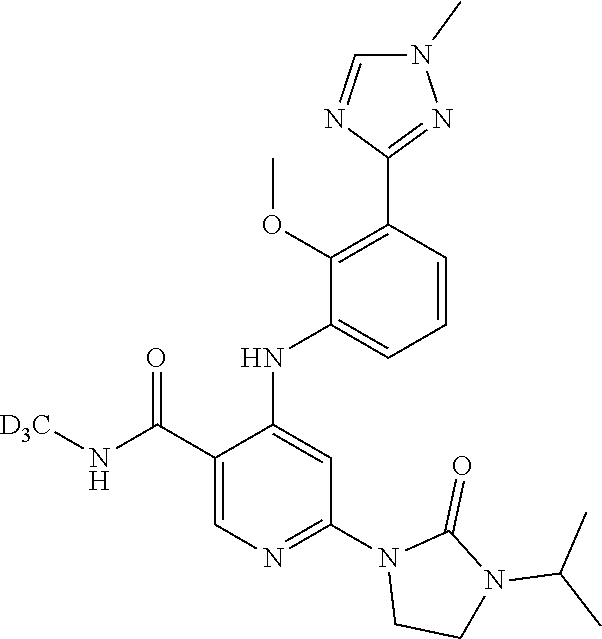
C1(C(N[D3C])=O)=CN=C(N2CCN(C(C)C)C2=O)C=C1NC1=CC=CC(C2=NN(C)C=N2)=C1OC
